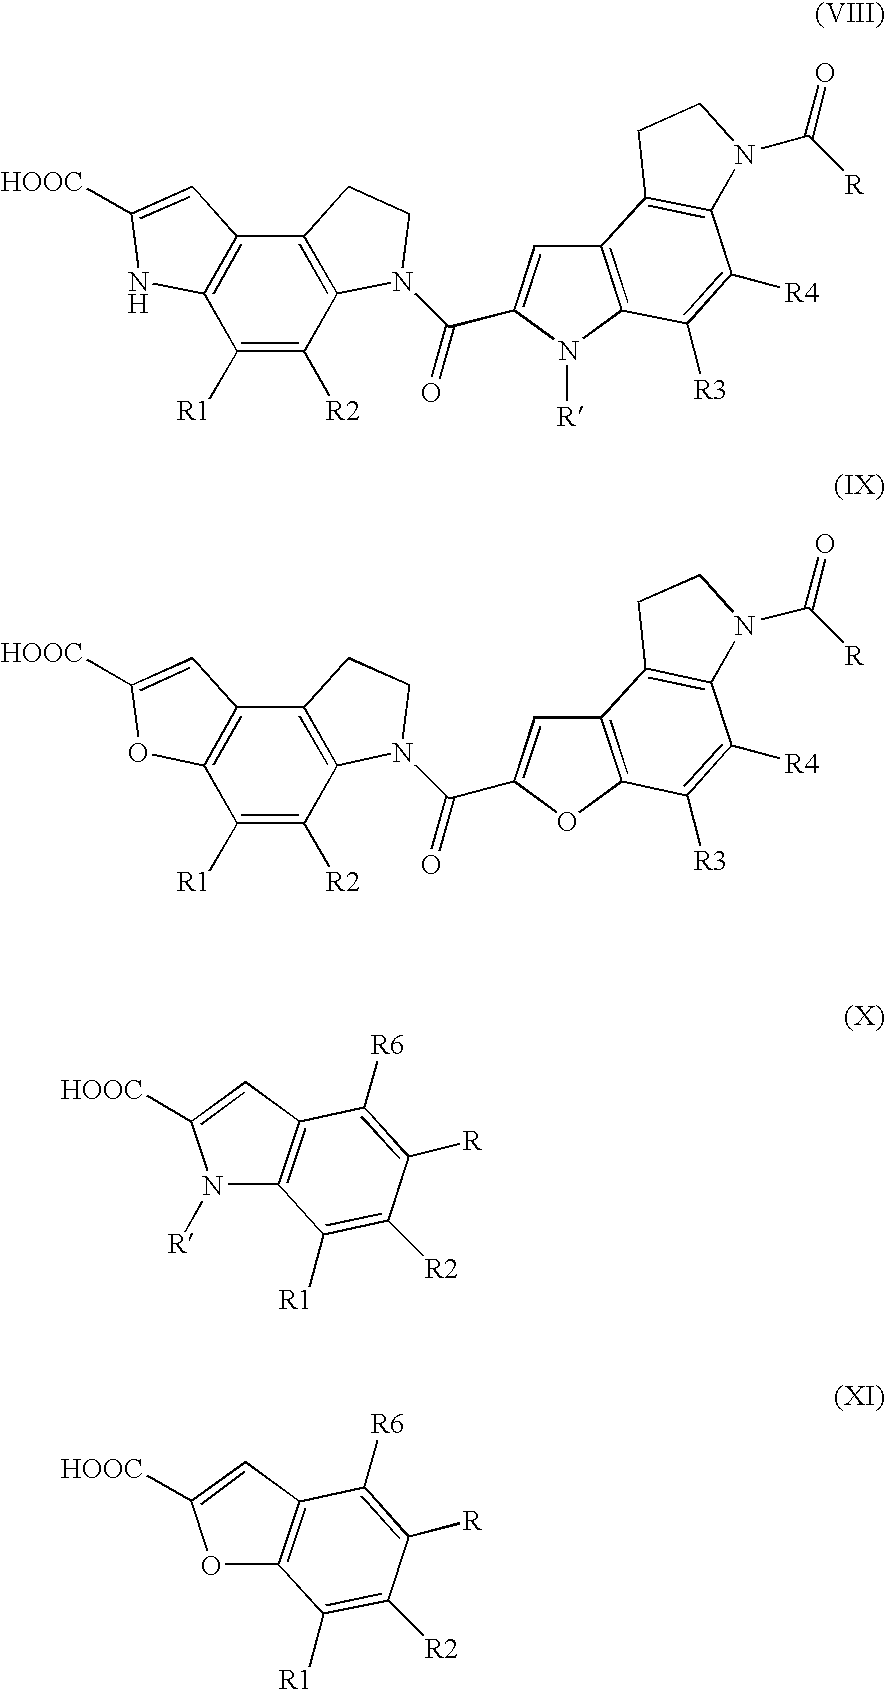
C1([R1])=C([R2])C2=C(C3=C1NC([HOOC])=C3)CCN2C(=O)C1=CC2=C(N1[R])C([R3])=C([R4])C1=C2CCN1C([R])=O.C1([R1])=C([R2])C2=C(C3=C1OC([HOOC])=C3)CCN2C(=O)C1=CC2=C(O1)C([R3])=C([R4])C1=C2CCN1C([R])=O.N1([R])C2=C(C=C1[HOOC])C([R6])=C([R])C([R2])=C2[R1].O1C2=C(C=C1[HOOC])C([R6])=C([R])C([R2])=C2[R1]
